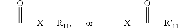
O=C(C)[X][R11].O=C([X]C)[R11]
